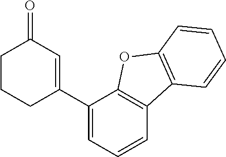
C1(C2=CC(=O)CCC2)=CC=CC2=C1OC1=C2C=CC=C1
